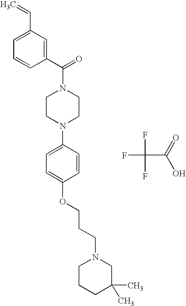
C1CN(C2=CC=C(OCCCN3CCCC(C)(C)C3)C=C2)CCN1C(=O)C1=CC(C=C)=CC=C1.FC(F)(C(O)=O)F
